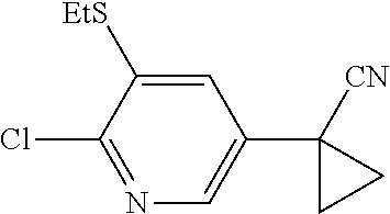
C1=C([EtS])C(Cl)=NC=C1C1([CN])CC1
